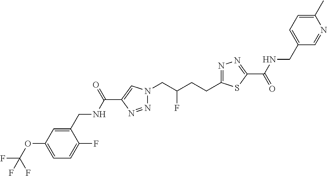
C1(C(NCC2=CC(OC(F)(F)F)=CC=C2F)=O)=CN(CC(CCC2=NN=C(C(=O)NCC3=CC=C(C)N=C3)S2)F)N=N1
